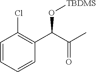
C1=CC=CC(C(O[TBDMS])C(=O)C)=C1Cl
